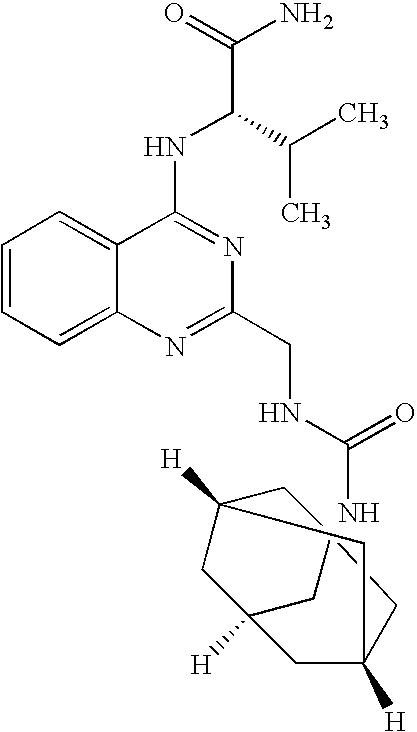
C1=CC=C2C(=C1)C(NC(C(N)=O)C(C)C)=NC(CNC(N)=O)=N2.C1C2([H])CC3CC1([H])CC([H])(C2)C3
